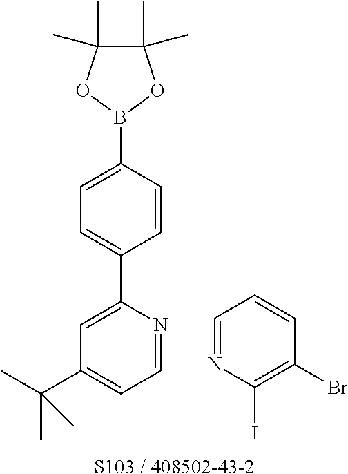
C1(C(C)(C)C)=CC=NC(C2=CC=C(B3OC(C)(C)C(C)(C)O3)C=C2)=C1.C1=NC(I)=C(Br)C=C1.[S103 / 408502-43-2]
